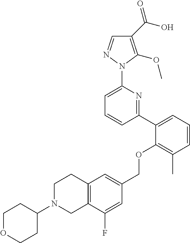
C1(C(O)=O)=C(OC)N(C2=CC=CC(C3=CC=CC(C)=C3OCC3=CC4=C(C(F)=C3)CN(C3CCOCC3)CC4)=N2)N=C1
